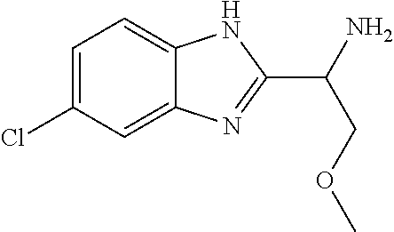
C1=C(Cl)C=C2C(=C1)NC(C(N)COC)=N2
